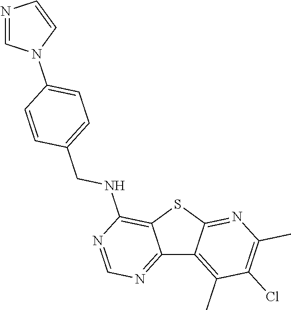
C12=NC=NC(NCC3=CC=C(N4C=NC=C4)C=C3)=C1SC1=NC(C)=C(Cl)C(C)=C21
